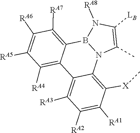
N12C3=C([X]C)C([RA1])=C([RA2])C([RA3])=C3C3=C([RA4])C([RA5])=C([RA6])C([RA7])=C3B1N([RA8])C([LB])=C2C
